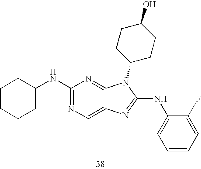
C1C(NC2=NC=C3C(=N2)N(C2CCC(O)CC2)C(NC2=CC=CC=C2F)=N3)CCCC1
